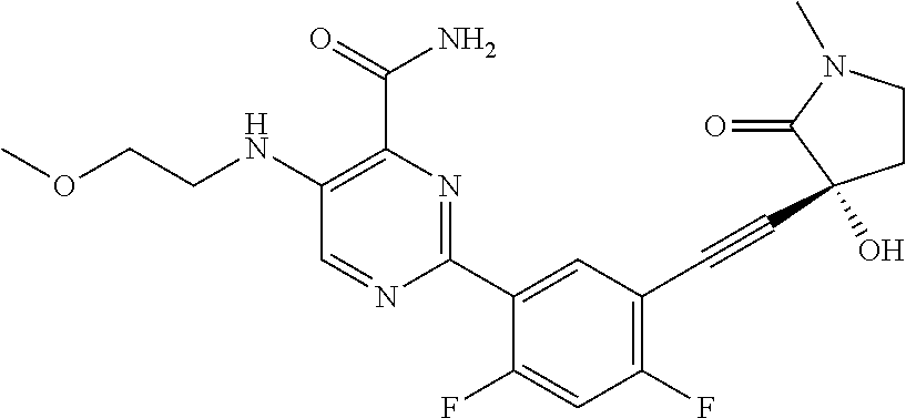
C1=NC(C2=CC(C#CC3(O)CCN(C)C3=O)=C(F)C=C2F)=NC(C(=O)N)=C1NCCOC
